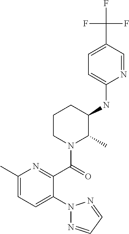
C1(C)=CC=C(N2N=CC=N2)C(C(=O)N2C(C)C(NC3=CC=C(C(F)(F)F)C=N3)CCC2)=N1
